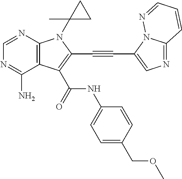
N1=C(N)C2=C(N=C1)N(C1(C)CC1)C(C#CC1=CN=C3N1N=CC=C3)=C2C(NC1=CC=C(COC)C=C1)=O
